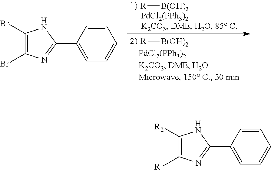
C1(Br)=C(Br)N=C(C2=CC=CC=C2)N1.[R][B(OH)2].[R][B(OH)2].C1([R2])=C([R1])N=C(C2=CC=CC=C2)N1
